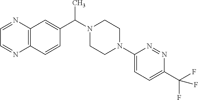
C12=C(C=CC(C(N3CCN(C4=CC=C(C(F)(F)F)N=N4)CC3)C)=C1)N=CC=N2
